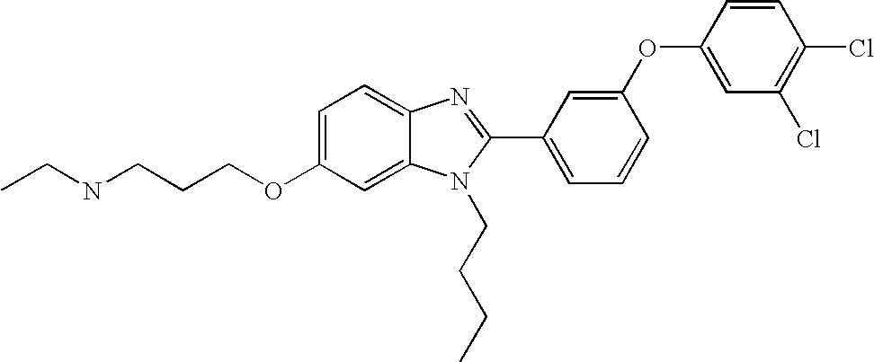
C1=C(OCCCNCC)C=C2C(=C1)N=C(C1=CC=CC(OC3=CC(Cl)=C(Cl)C=C3)=C1)N2CCCC
